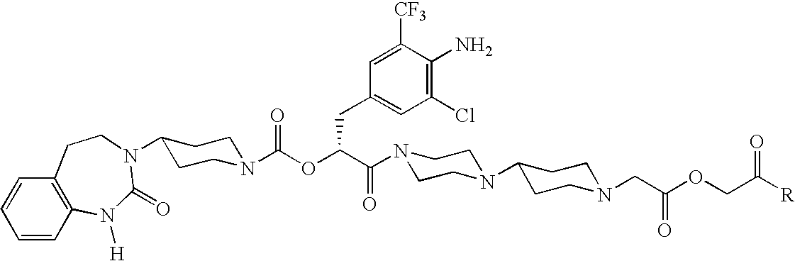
C1=CC2=C(C=C1)CCN(C1CCN(C(OC(C(=O)N3CCN(C4CCN(CC(OCC([R])=O)=O)CC4)CC3)CC3=CC(Cl)=C(N)C([CF3])=C3)=O)CC1)C(=O)N2[H]
